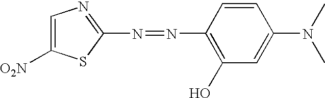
N(=NC1=C(O)C=C(N(C)C)C=C1)C1=NC=C([O2N])S1
